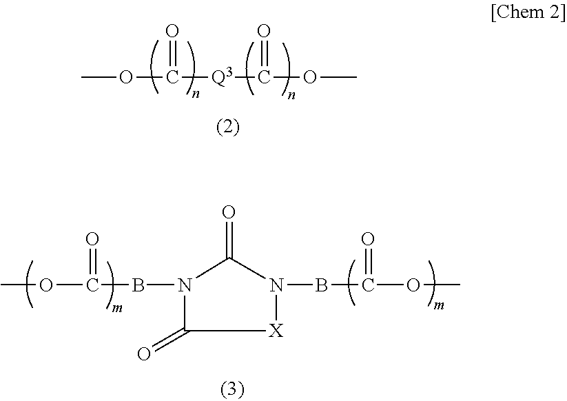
COC(BN1C(=O)C[X]N(BC(OC)=O)C1=O)=O.COC(=O)[Q3]C(OC)=O
